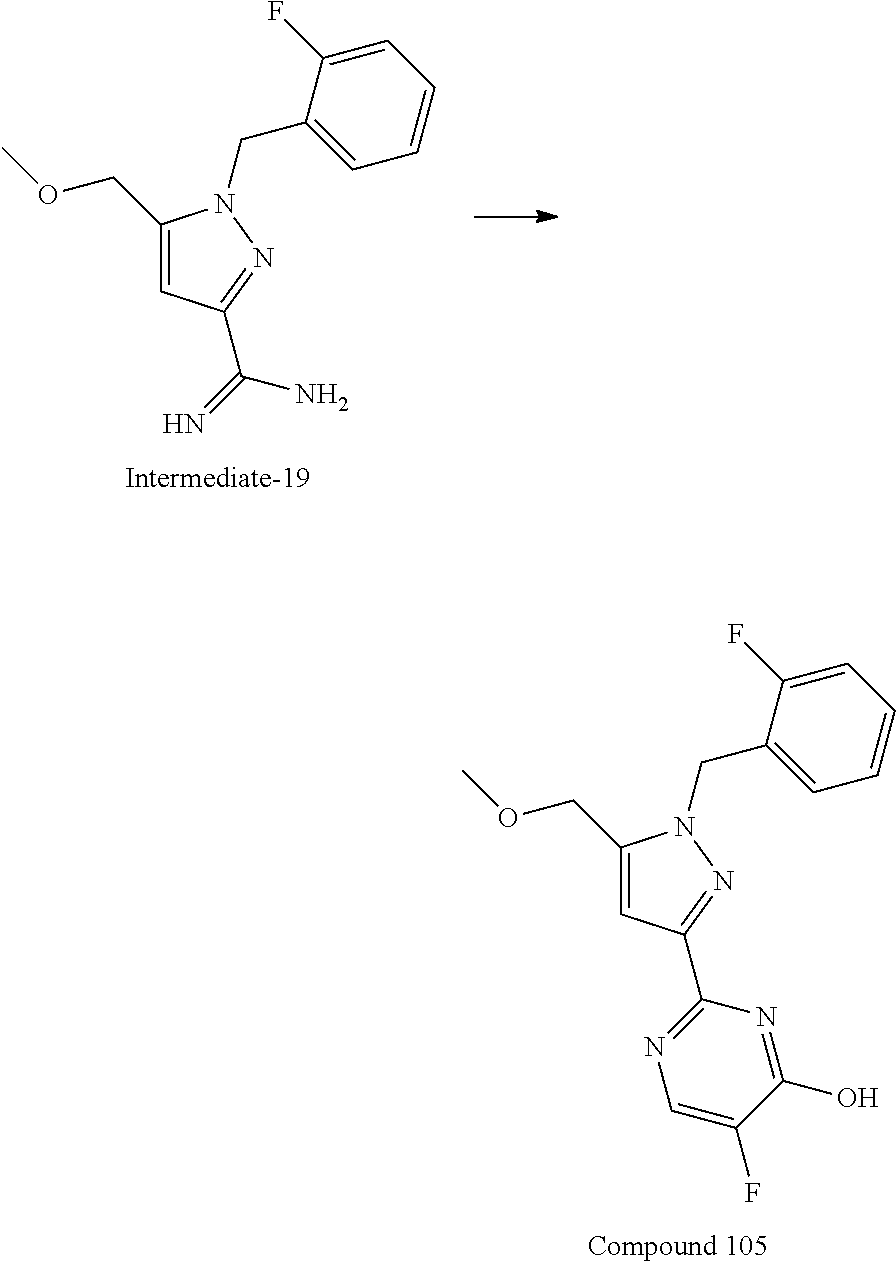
C(C1=CC(C2=NC=C(F)C(O)=N2)=NN1CC1=CC=CC=C1F)OC.C(C1=CC(C(=N)N)=NN1CC1=CC=CC=C1F)OC
